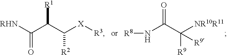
[RHN]C(C(C([X][R3])[R2])[R1])=O.[R8]NC(C([R9])([NR10R11])[R9])=O
